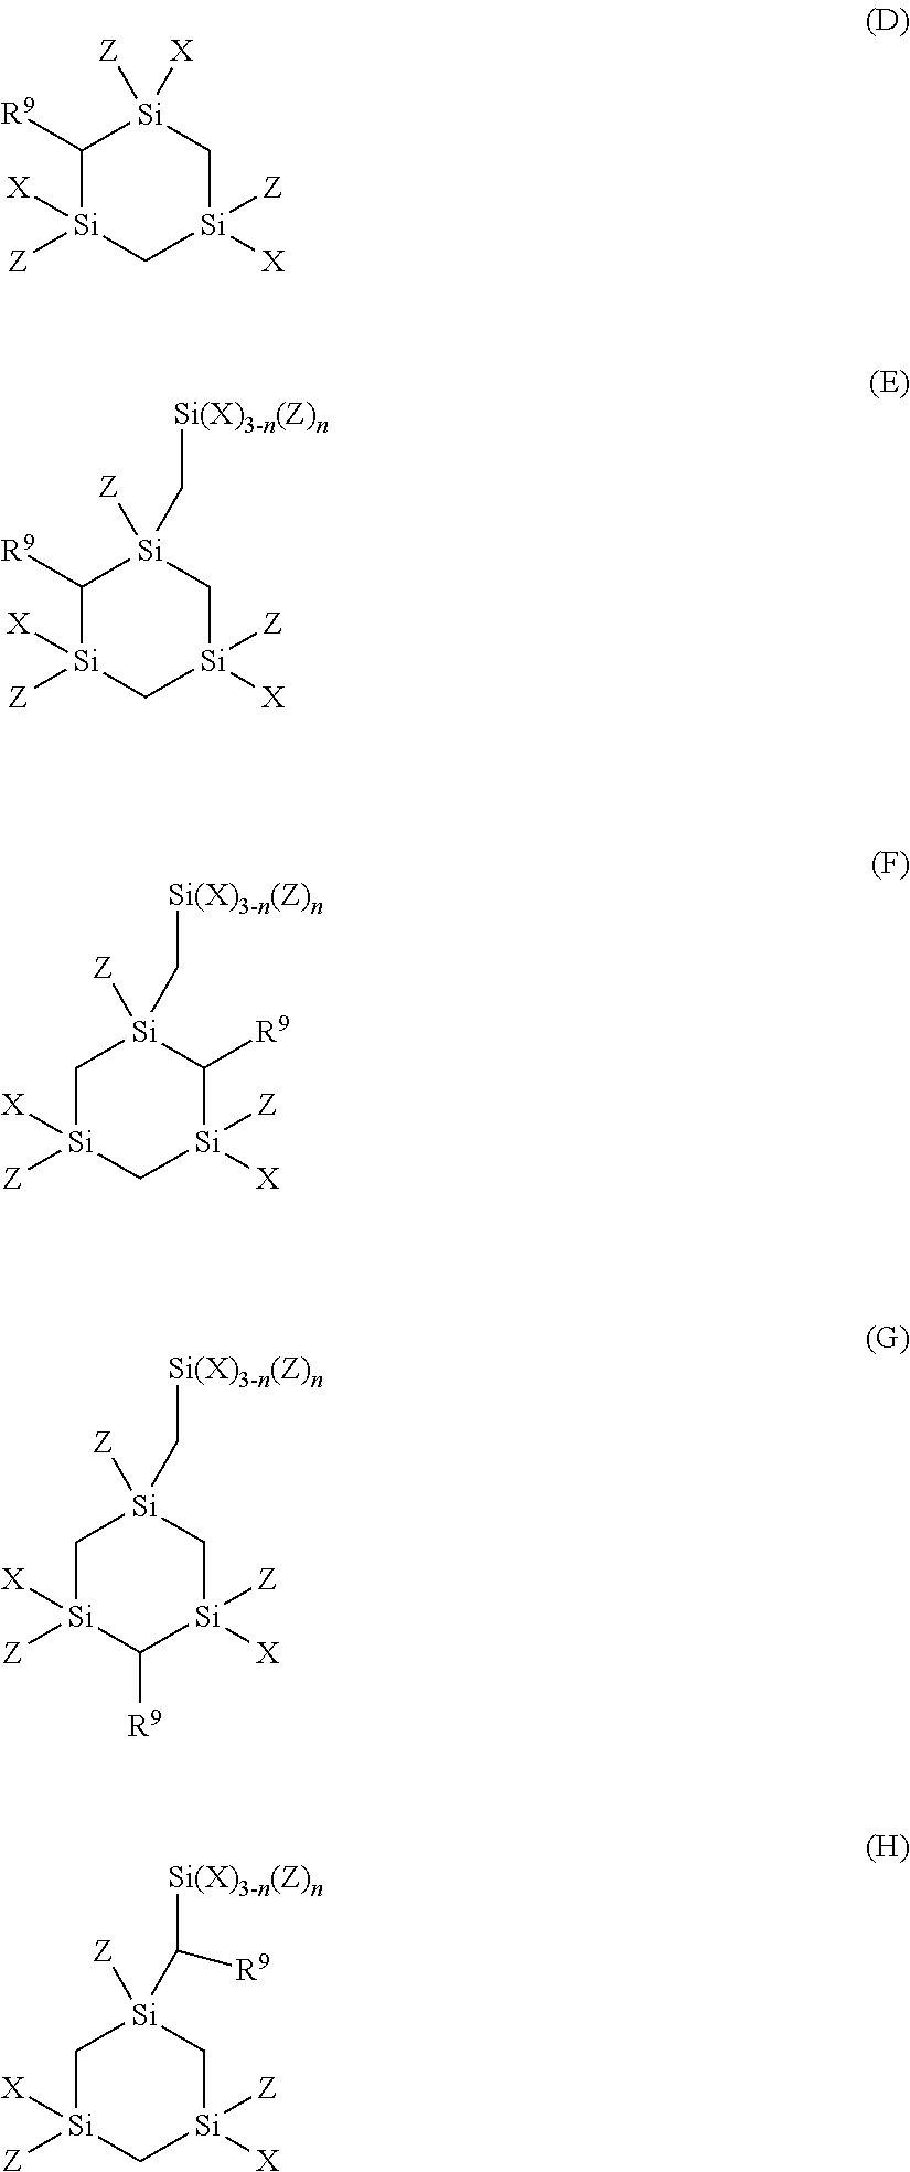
C1([R9])[Si]([X])([Z])C[Si]([X])([Z])C[Si]1([Z])[X].C1([R9])[Si]([X])([Z])C[Si]([X])([Z])C[Si]1([Z])C[Si(X)3-n(Z)n].C1[Si]([X])([Z])C[Si]([X])([Z])C([R9])[Si]1([Z])C[Si(X)3-n(Z)n].C1[Si]([X])([Z])C([R9])[Si]([X])([Z])C[Si]1([Z])C[Si(X)3-n(Z)n].C1[Si]([X])([Z])C[Si]([X])([Z])C[Si]1([Z])C([Si(X)3-n(Z)n])[R9]
